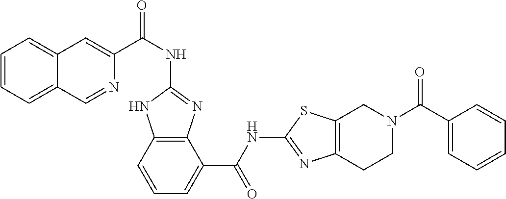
C1(NC(C2=CC3=CC=CC=C3C=N2)=O)=NC2=C(N1)C=CC=C2C(NC1=NC2=C(S1)CN(C(C1=CC=CC=C1)=O)CC2)=O
